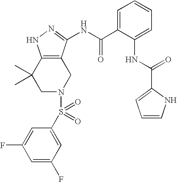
C1N(S(C2=CC(F)=CC(F)=C2)(=O)=O)CC2=C(C1(C)C)NN=C2NC(C1=CC=CC=C1NC(C1=CC=CN1)=O)=O
